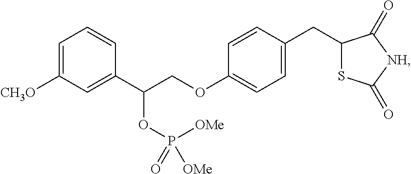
C1=C([CH3O])C=C(C(COC2=CC=C(CC3SC(=O)[NH]C3=O)C=C2)OP([OMe])(=O)[OMe])C=C1
